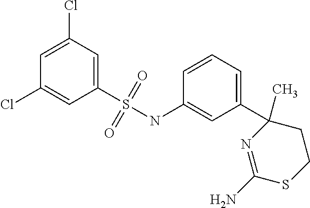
C1(S(NC2=CC(C3(C)N=C(N)SCC3)=CC=C2)(=O)=O)=CC(Cl)=CC(Cl)=C1
